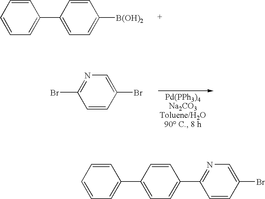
BrC1=NC=C(Br)C=C1.C1=C(C2=CC=C([B(OH)2])C=C2)C=CC=C1.C1=C(C2=CC=C(C3=NC=C(Br)C=C3)C=C2)C=CC=C1
